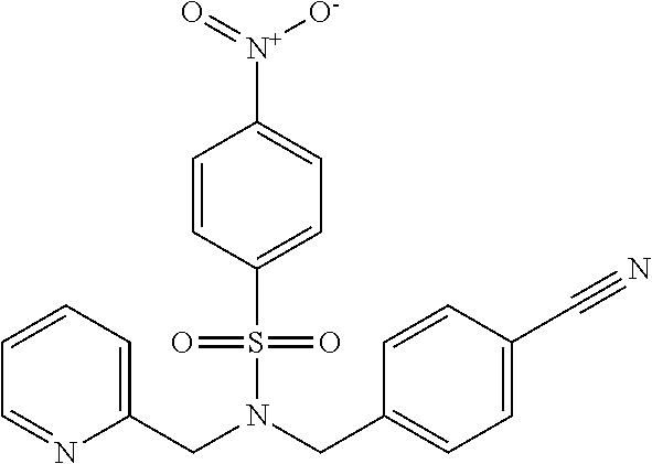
C(N(S(=O)(=O)C1=CC=C([N+](=O)[O-])C=C1)CC1=CC=C(C#N)C=C1)C1=CC=CC=N1
